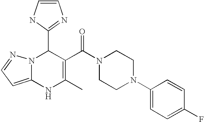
C1(C2=NC=CN2)N2C(=CC=N2)NC(C)=C1C(N1CCN(C2=CC=C(F)C=C2)CC1)=O
